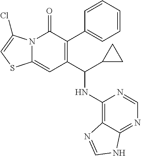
C1=CC=C(C2=C(C(C3CC3)NC3=C4C(=NC=N3)NC=N4)C=C3N(C2=O)C(Cl)=CS3)C=C1
